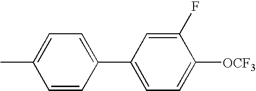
C1(F)=CC(C2=CC=C(C)C=C2)=CC=C1[OCF3]
